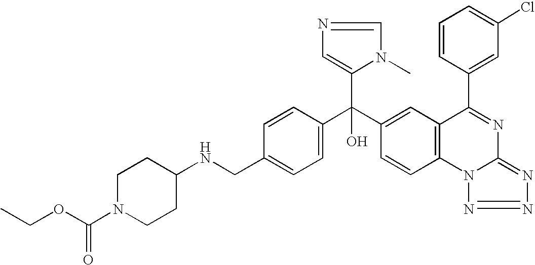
C1=C(CNC2CCN(C(OCC)=O)CC2)C=CC(C(C2=CC3=C(C=C2)N2C(=NN=N2)N=C3C2=CC(Cl)=CC=C2)(C2=CN=CN2C)O)=C1
